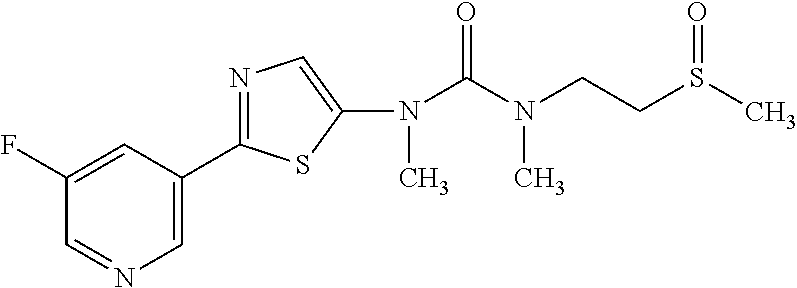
C1=NC=C(C2=NC=C(N(C(N(CCS(C)=O)C)=O)C)S2)C=C1F
